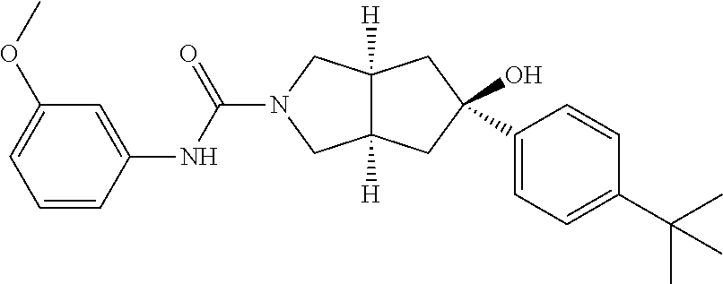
C1=CC(NC(=O)N2CC3([H])C([H])(C2)CC(O)(C2=CC=C(C(C)(C)C)C=C2)C3)=CC(OC)=C1
